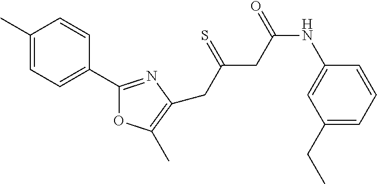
C1(CC)=CC=CC(NC(=O)CC(=S)CC2=C(C)OC(C3=CC=C(C)C=C3)=N2)=C1
